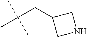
C(C(C)(C)C)C1CNC1
